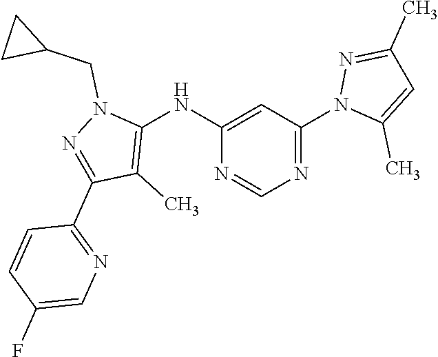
C1(C)=NN(C2=NC=NC(NC3=C(C)C(C4=NC=C(F)C=C4)=NN3CC3CC3)=C2)C(C)=C1
